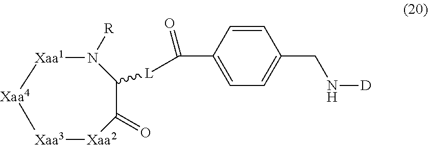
C1([L]C(C2=CC=C(CN[D])C=C2)=O)C(=O)[Xaa2][Xaa3][Xaa4][Xaa1]N1[R]
